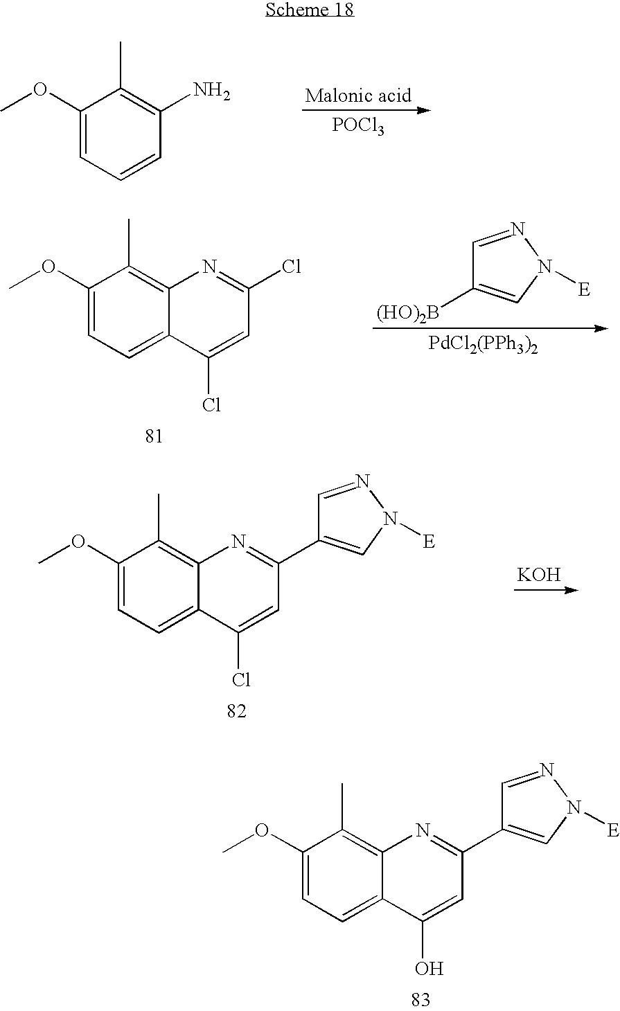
COC1=CC=C2C(=C1C)N=C(C1=CN([E])N=C1)C=C2O.[POCl3].COC1=CC=CC(N)=C1C.COC1=CC=C2C(=C1C)N=C(Cl)C=C2Cl.C1=NN([E])C=C1[(HO)2B].[PdCl2(PPh3)2].COC1=CC=C2C(=C1C)N=C(C1=CN([E])N=C1)C=C2Cl.[KOH]
